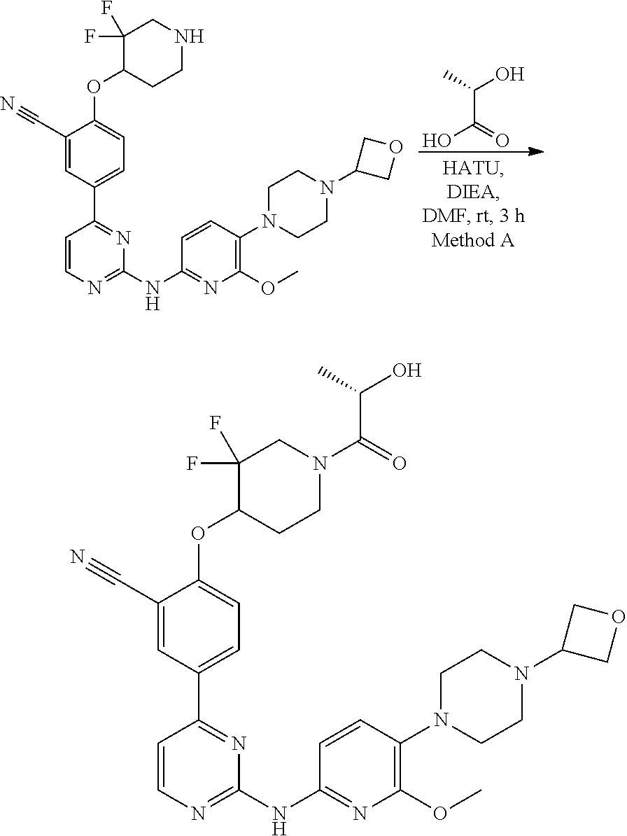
OC(C(O)=O)C.C1CN(C2=C(OC)N=C(NC3=NC=CC(C4=CC=C(OC5C(F)(F)CNCC5)C(C#N)=C4)=N3)C=C2)CCN1C1COC1.C1CN(C2=C(OC)N=C(NC3=NC=CC(C4=CC=C(OC5CCN(C(C(O)C)=O)CC5(F)F)C(C#N)=C4)=N3)C=C2)CCN1C1COC1
